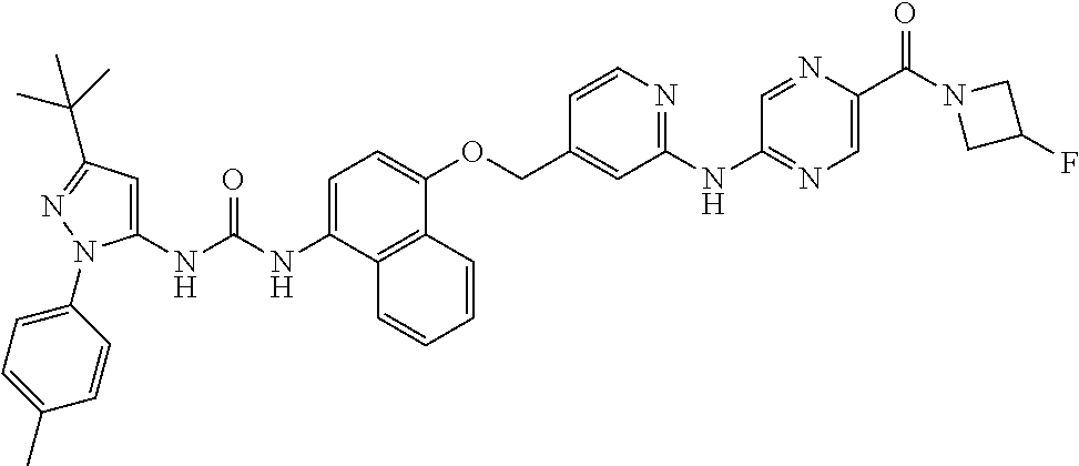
C1=C(NC(NC2=CC(C(C)(C)C)=NN2C2=CC=C(C)C=C2)=O)C2=C(C(OCC3=CC(NC4=NC=C(C(N5CC(F)C5)=O)N=C4)=NC=C3)=C1)C=CC=C2
